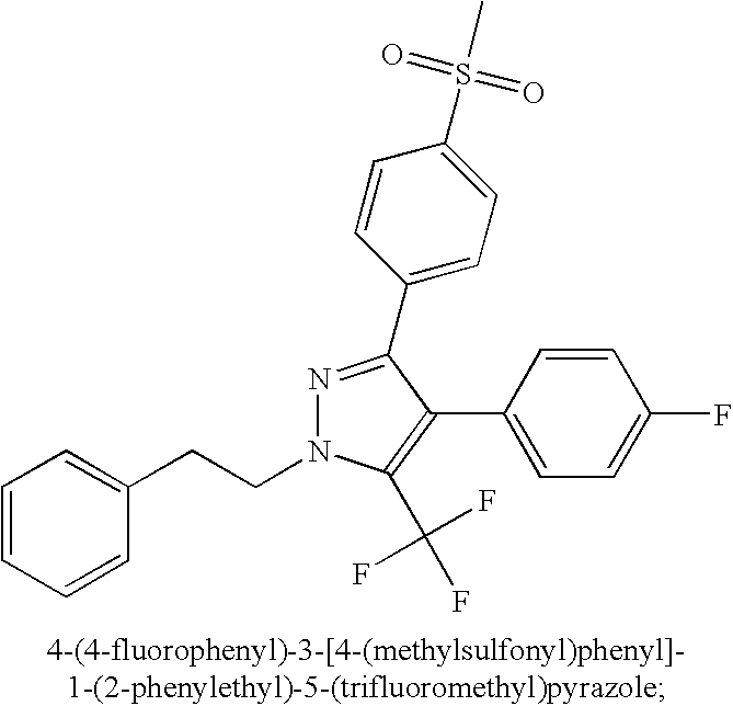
C1=CC=CC(CCN2N=C(C3=CC=C(S(C)(=O)=O)C=C3)C(C3=CC=C(F)C=C3)=C2C(F)(F)F)=C1
